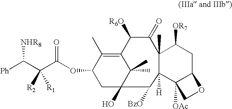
[Ph]C(C(C(OC1CC2(O)C(C)(C)C(=C1C)C([R6O])C(=O)C1(C)C([H])(C3([OAc])C(CC1[OR7])OC3)C2[BzO])=O)([R1])[R2])[NHR8]
